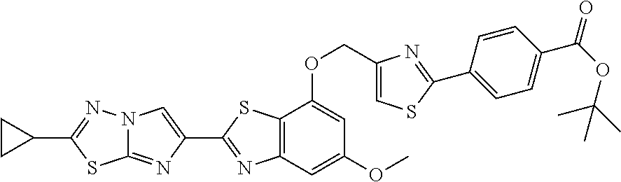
C1(C2=NC3=C(S2)C(OCC2=CSC(C4=CC=C(C(OC(C)(C)C)=O)C=C4)=N2)=CC(OC)=C3)=CN2C(=N1)SC(C1CC1)=N2
